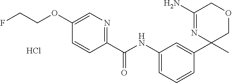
C1(C(=O)NC2=CC=CC(C3(C)COCC(N)=N3)=C2)=NC=C(OCCF)C=C1.Cl
